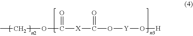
O(C([X]C(=O)O[Y]O[H])=O)CC
